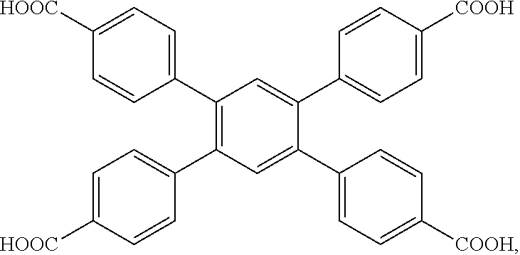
C1(C2=CC=C([HOOC])C=C2)=C(C2=CC=C([HOOC])C=C2)C=C(C2=CC=C([COOH])C=C2)C(C2=CC=C([COOH])C=C2)=C1
